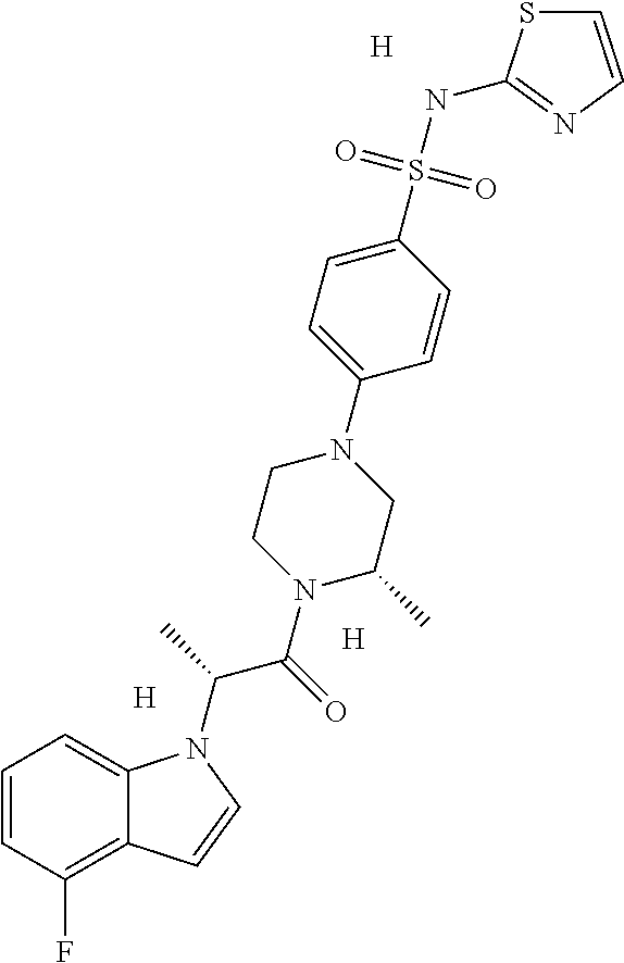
[H].[H].C1=CC(F)=C2C(=C1)N(C(C)C(=O)N1CCN(C3=CC=C(S(NC4=NC=CS4)(=O)=O)C=C3)CC1C)C=C2.[H]
